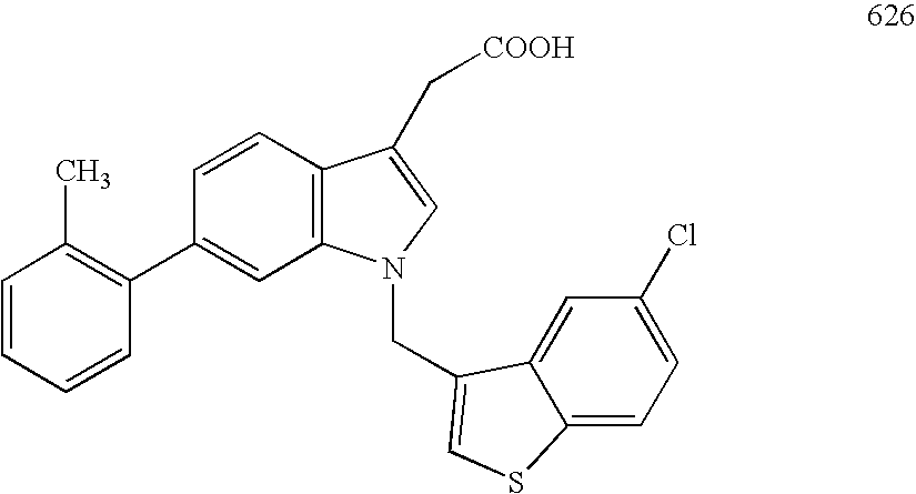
C1=CC=CC(C2=CC3=C(C=C2)C(C[COOH])=CN3CC2=CSC3=CC=C(Cl)C=C32)=C1C
